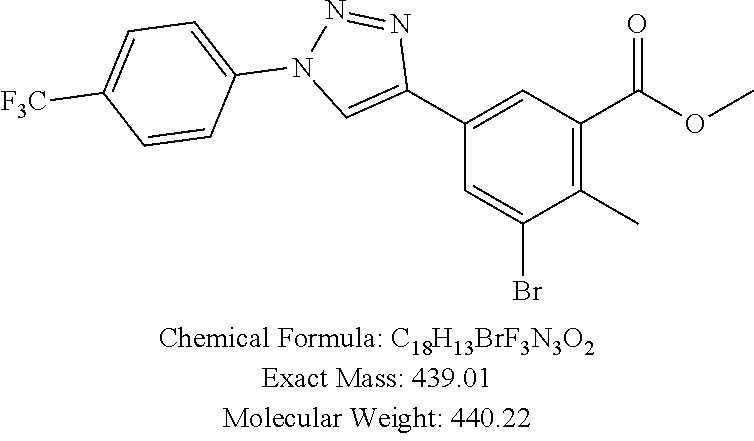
C1(C2=CC(C(OC)=O)=C(C)C(Br)=C2)=CN(C2=CC=C([F3C])C=C2)N=N1
